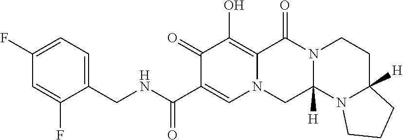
C1(CNC(C2=CN3C(=C(O)C2=O)C(=O)N2C([H])(C3)N3C([H])(CC2)CCC3)=O)=CC=C(F)C=C1F
